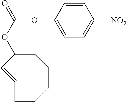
C1C(OC(=O)OC2=CC=C([NO2])C=C2)C=CCCCC1
